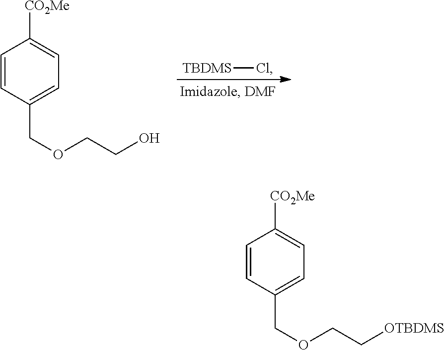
[TBDMS]Cl.C1=CC(COCCO)=CC=C1[CO2Me].C1=CC(COCC[OTBDMS])=CC=C1[CO2Me]
